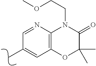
C1(C)=CC2=C(N=C1)N(CCOC)C(=O)C(C)(C)O2
